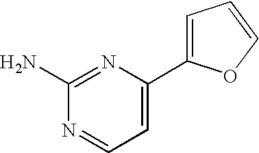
C1(C2=CC=CO2)=CC=NC(N)=N1
